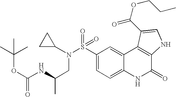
N(S(C1=CC=C2C(=C1)C1=C(C(=O)N2)NC=C1C(OCCC)=O)(=O)=O)(C1CC1)CC(C)NC(OC(C)(C)C)=O
